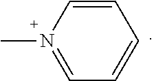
C1=CN(C)=CC=C1
